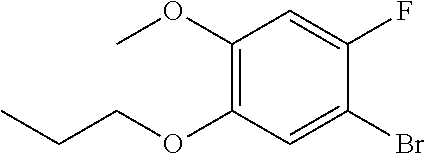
C1(OC)=C(OCCC)C=C(Br)C(F)=C1
